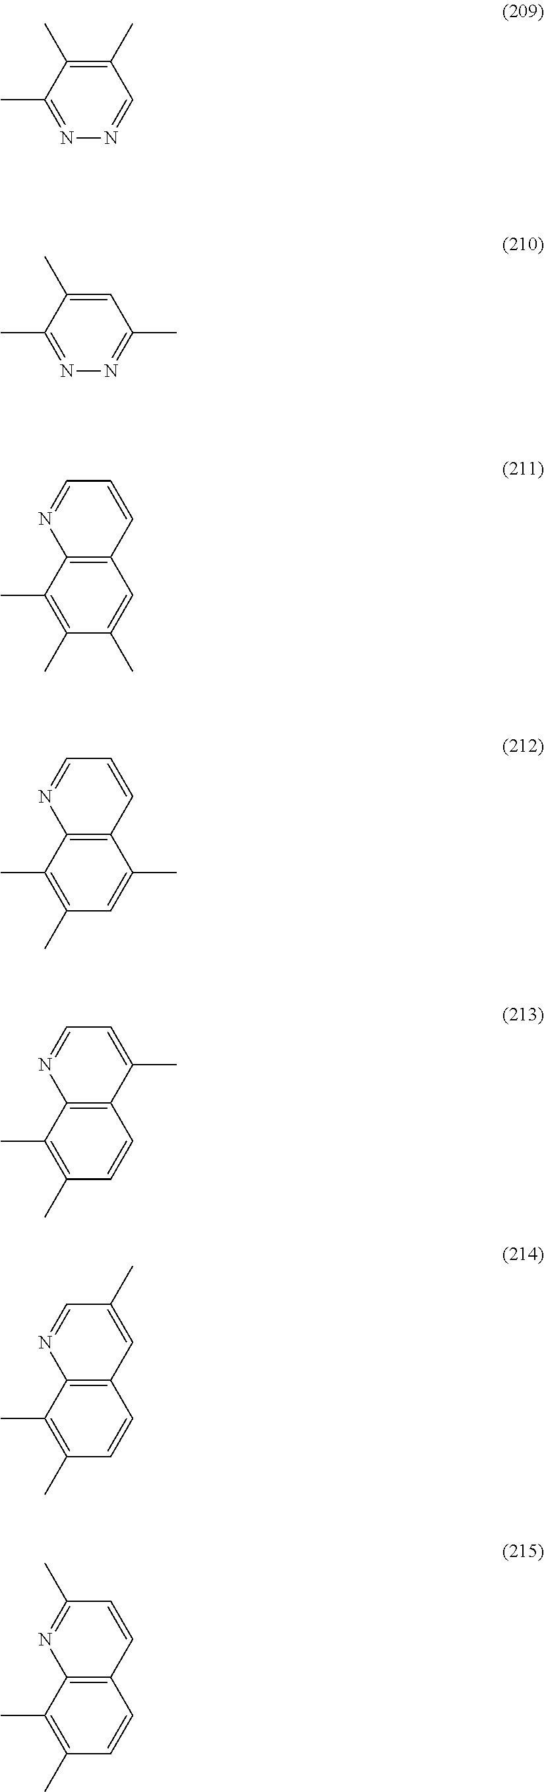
C1(C)=C(C)C(C)=NN=C1.C1=C(C)C(C)=NN=C1C.C12=C(C(C)=C(C)C(C)=C1)N=CC=C2.C12=C(C(C)=C(C)C=C1C)N=CC=C2.C12=C(C(C)=C(C)C=C1)N=CC=C2C.C12=C(C(C)=C(C)C=C1)N=CC(C)=C2.C12=C(C(C)=C(C)C=C1)N=C(C)C=C2
